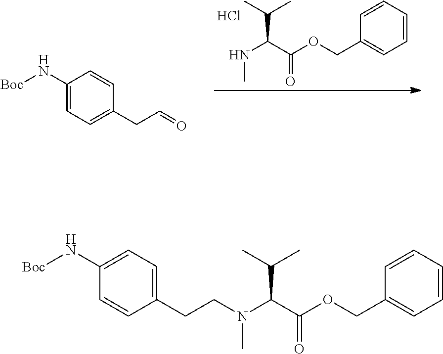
C1=CC=CC(COC(C(NC)C(C)C)=O)=C1.Cl.C1(N[Boc])=CC=C(CC=O)C=C1.C1(N[Boc])=CC=C(CCN(C(C(OCC2=CC=CC=C2)=O)C(C)C)C)C=C1
